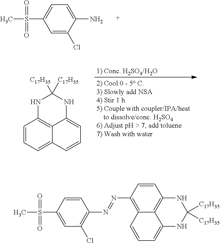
CS(C1=CC=C(N)C(Cl)=C1)(=O)=O.C1=CC=C2C3=C1NC([C17H35])([C17H35])NC3=CC=C2.CS(C1=CC(Cl)=C(N=NC2=C3C4=C(C=C2)NC([C17H35])([C17H35])NC4=CC=C3)C=C1)(=O)=O
